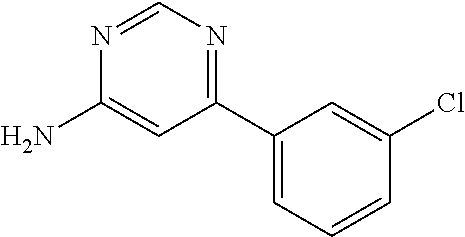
C1(C2=CC=CC(Cl)=C2)=NC=NC(N)=C1
